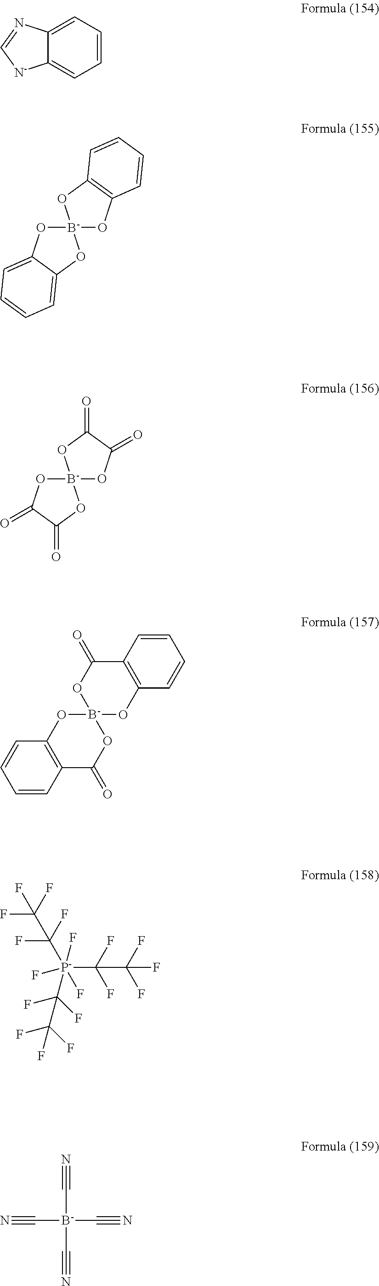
C12=CC=CC=C1N=C[N-]2.[B-]12(OC3=C(O1)C=CC=C3)OC1=CC=CC=C1O2.[B-]12(OC(=O)C(=O)O1)OC(=O)C(=O)O2.[B-]12(OC3=C(C(=O)O1)C=CC=C3)OC1=C(C(=O)O2)C=CC=C1.[P-](C(F)(F)C(F)(F)F)(C(F)(F)C(F)(F)F)(C(F)(F)C(F)(F)F)(F)(F)F.N#C[B-](C#N)(C#N)C#N
